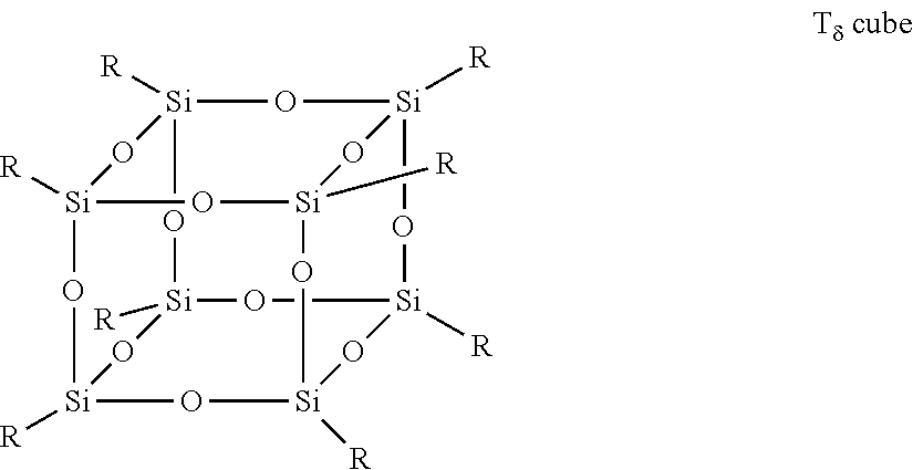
[Si]12([R])O[Si]3([R])O[Si]4([R])O[Si]5([R])O[Si]([R])(O[Si]([R])(O[Si]([R])(O3)O5)O1)O[Si]([R])(O2)O4
